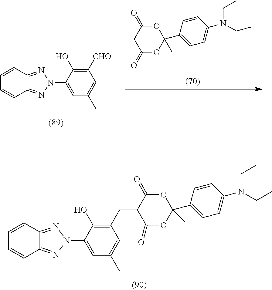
C1=CC2=NN(C3=CC(C)=CC([CHO])=C3O)N=C2C=C1.C1C(=O)OC(C)(C2=CC=C(N(CC)CC)C=C2)OC1=O.C1=CC2=NN(C3=CC(C)=CC(C=C4C(=O)OC(C)(C5=CC=C(N(CC)CC)C=C5)OC4=O)=C3O)N=C2C=C1
